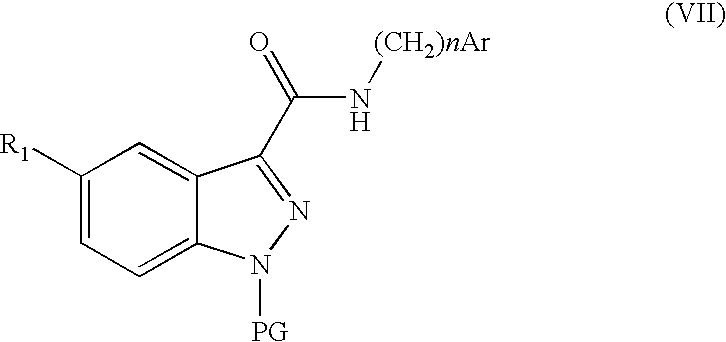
C1([R1])=CC=C2C(=C1)C(C(=O)N[(CH2)nAr])=NN2[PG]
